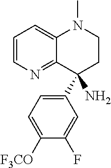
C1=CN=C2C(=C1)N(C)CCC2(C1=CC=C([F3CO])C(F)=C1)N
